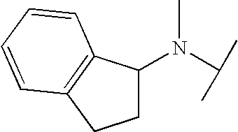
C1(N(C)C(C)C)CCC2=C1C=CC=C2
